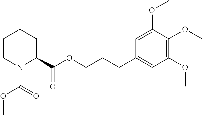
O(C(=O)N1C(C(=O)OCCCC2=CC(OC)=C(OC)C(OC)=C2)CCCC1)C
